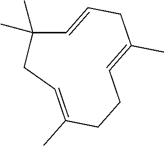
C1=CC(C)(C)CC=C(C)CCC=C(C)C1
